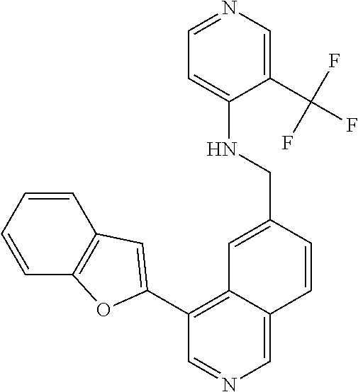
C1=CC=CC2=C1OC(C1=C3C(=CN=C1)C=CC(CNC1=CC=NC=C1C(F)(F)F)=C3)=C2
